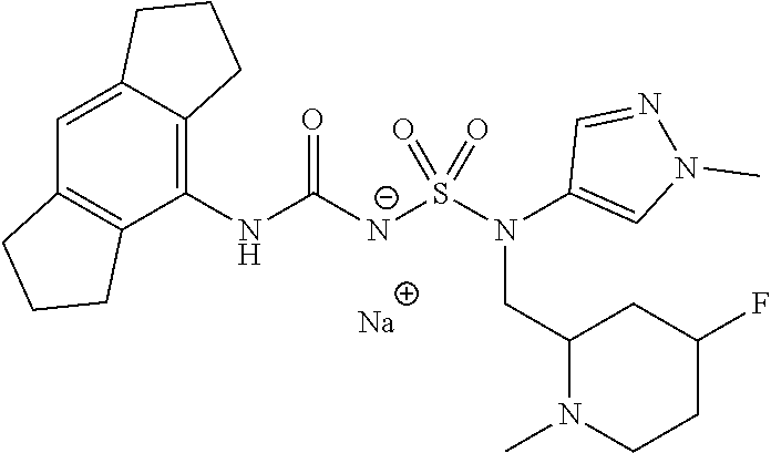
[Na].C1(NC([N-]S(N(C2=CN(C)N=C2)CC2N(C)CCC(F)C2)(=O)=O)=O)=C2C(=CC3=C1CCC3)CCC2
